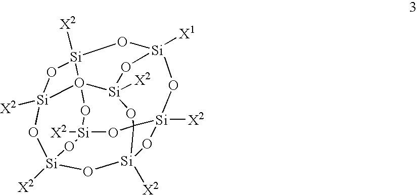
[Si]12([X2])O[Si]3([X2])O[Si]4([X2])O[Si]5([X1])O[Si]6([X2])O7([Si]([X2])(O5)OC34O[Si]([X2])(O1)O7)[Si]([X2])(O6)O2
